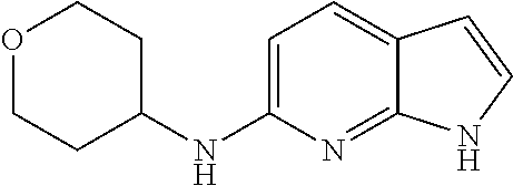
C1=C(NC2CCOCC2)N=C2C(=C1)C=CN2
